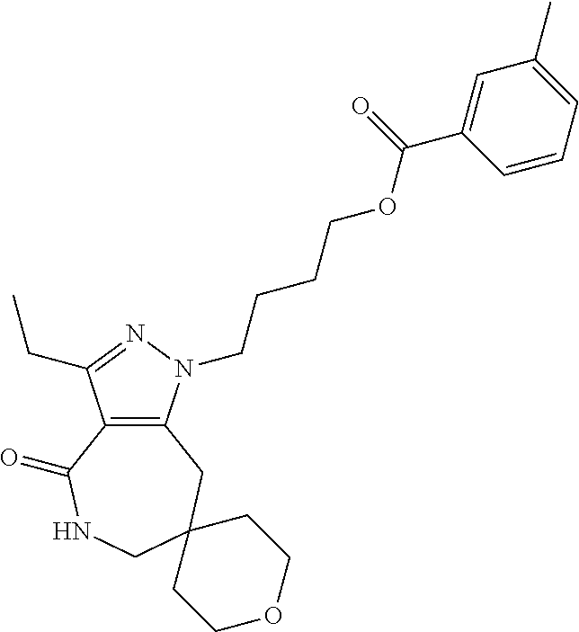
C12=C(CC3(CNC1=O)CCOCC3)N(CCCCOC(C1=CC(C)=CC=C1)=O)N=C2CC
